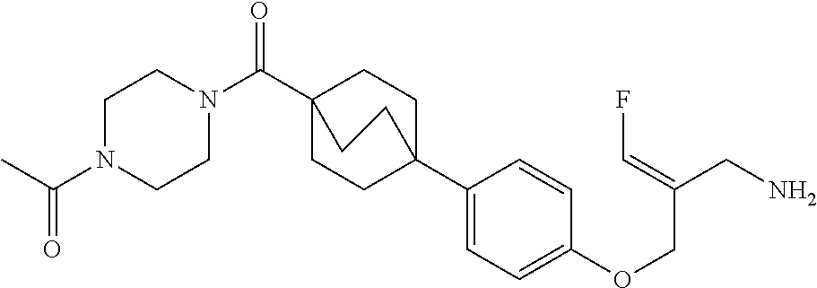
C1C2(C3=CC=C(OCC(CN)=CF)C=C3)CCC(C(=O)N3CCN(C(C)=O)CC3)(C1)CC2
